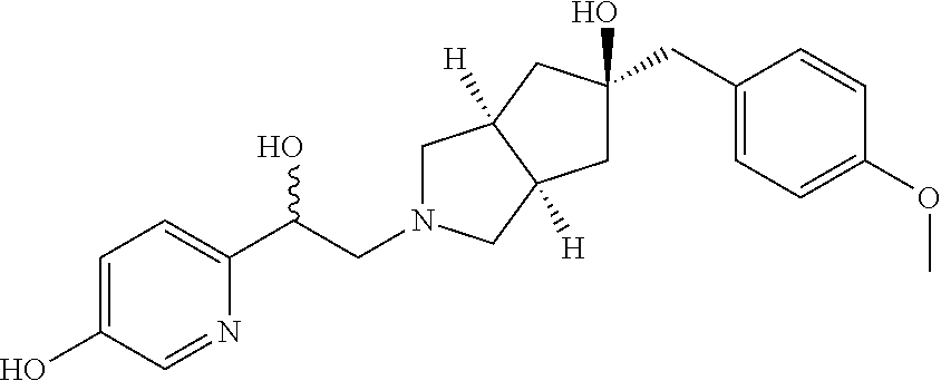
C1=C(O)C=NC(C(CN2CC3([H])C([H])(C2)CC(CC2=CC=C(OC)C=C2)(O)C3)O)=C1
